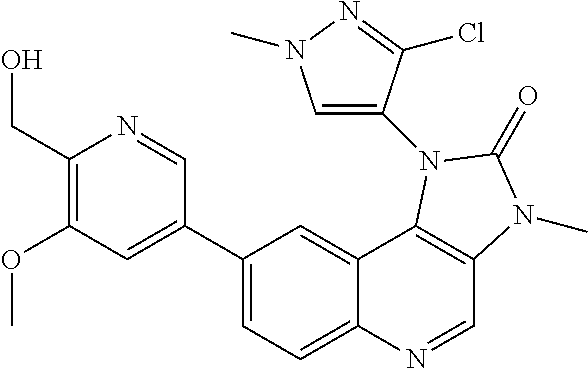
C1(CO)=C(OC)C=C(C2=CC=C3C(=C2)C2=C(C=N3)N(C)C(=O)N2C2=CN(C)N=C2Cl)C=N1
